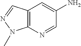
C12=C(N=CC(N)=C1)N(C)N=C2
